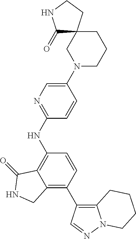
C12=C(C3=C4N(N=C3)CCCC4)C=CC(NC3=NC=C(N4CCCC5(C4)C(=O)NCC5)C=C3)=C1C(=O)NC2
